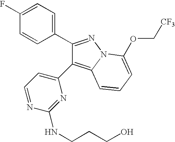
C1(C2=NN3C(=C2C2=CC=NC(NCCCO)=N2)C=CC=C3OC[CF3])=CC=C(F)C=C1
